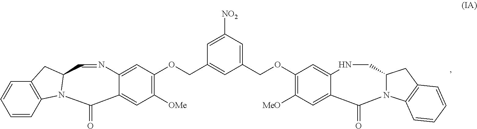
C1(OCC2=CC([NO2])=CC(COC3=C([OMe])C=C4C(=C3)N=CC3N(C4=O)C4=C(C=CC=C4)C3)=C2)=C([MeO])C=C2C(=C1)NCC1N(C3=C(C1)C=CC=C3)C2=O
